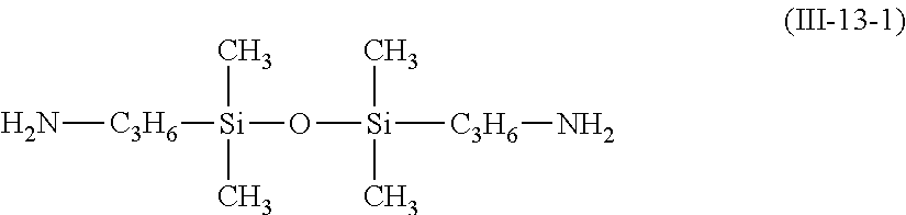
N[C3H6][Si](O[Si]([C3H6]N)(C)C)(C)C
